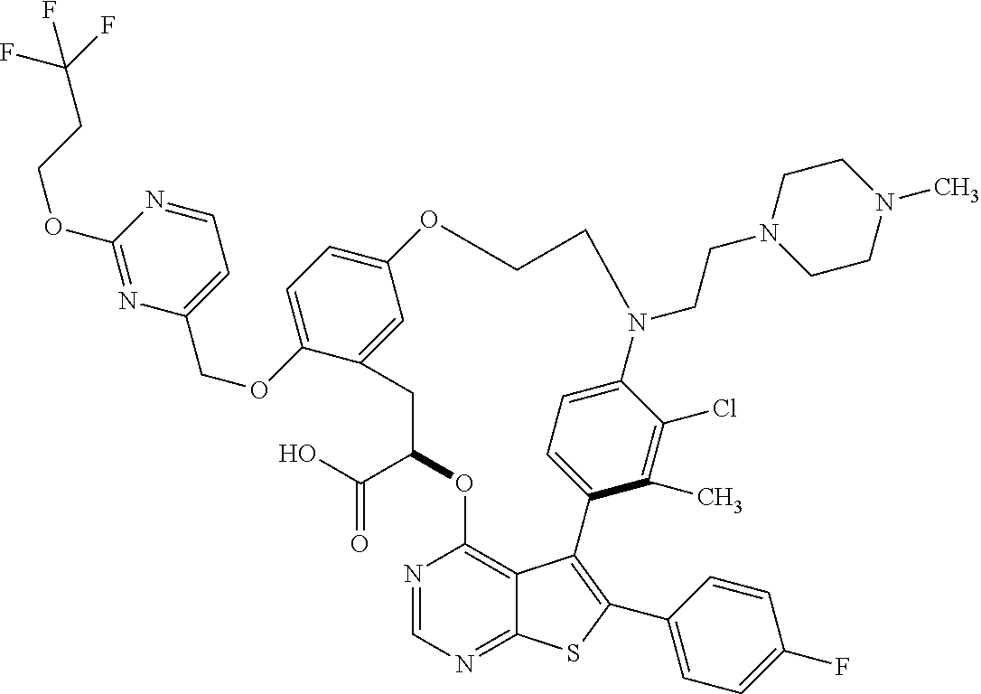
C1(C(O)=O)OC2=C3C(=NC=N2)SC(C2=CC=C(F)C=C2)=C3C2=CC=C(C(Cl)=C2C)N(CCN2CCN(C)CC2)CCOC2=CC=C(OCC3=CC=NC(OCCC(F)(F)F)=N3)C(=C2)C1
